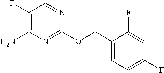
NC1=C(F)C=NC(OCC2=CC=C(F)C=C2F)=N1
